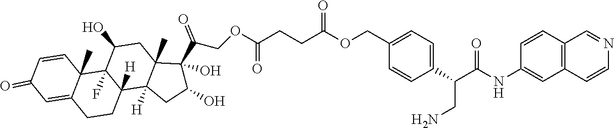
C1=CC2(C)C(=CC1=O)CCC1([H])C2(F)C(O)CC2(C)C1([H])CC(O)C2(C(COC(CCC(OCC1=CC=C(C(C(NC2=CC3=C(C=C2)C=NC=C3)=O)CN)C=C1)=O)=O)=O)O
